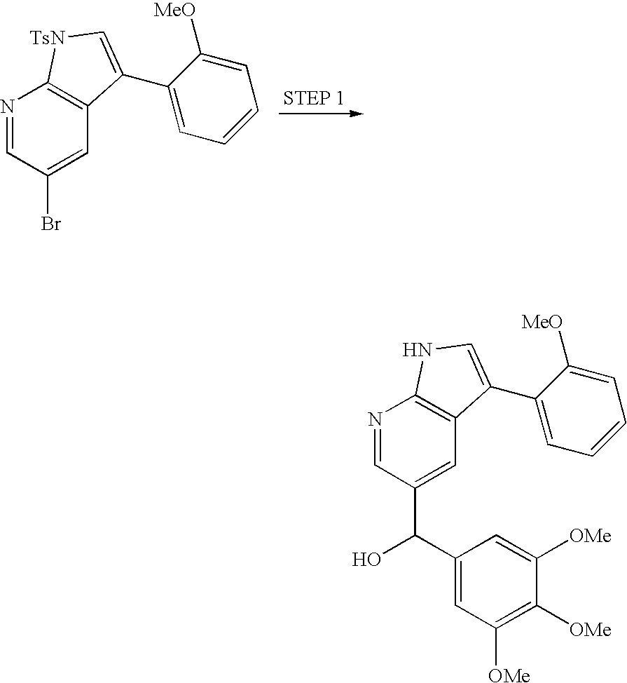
N1=CC(Br)=CC2=C1[TsN]C=C2C1=CC=CC=C1[MeO].N1=CC(C(C2=CC([OMe])=C([OMe])C([OMe])=C2)O)=CC2=C1NC=C2C1=CC=CC=C1[MeO]
